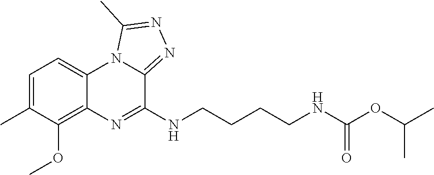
C1=C(C)C(OC)=C2C(=C1)N1C(=NN=C1C)C(NCCCCNC(OC(C)C)=O)=N2
